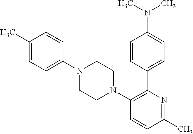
C1(C)=CC=C(N2CCN(C3=C(C4=CC=C(N(C)C)C=C4)N=C(C)C=C3)CC2)C=C1
